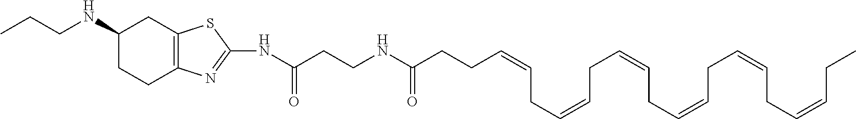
N(C(CCNC(=O)CCC=CCC=CCC=CCC=CCC=CCC=CCC)=O)C1=NC2=C(CC(NCCC)CC2)S1
